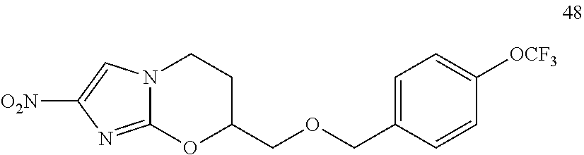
C1CN2C(=NC([O2N])=C2)OC1COCC1=CC=C([OCF3])C=C1
